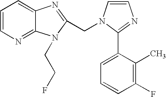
C1=CN=C2C(=C1)N=C(CN1C=CN=C1C1=CC=CC(F)=C1C)N2CCF
